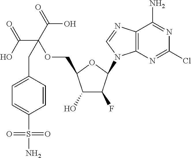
C1(O)C(F)C(N2C3=C(N=C2)C(N)=NC(Cl)=N3)OC1COC(C(O)=O)(C(=O)O)CC1=CC=C(S(N)(=O)=O)C=C1
